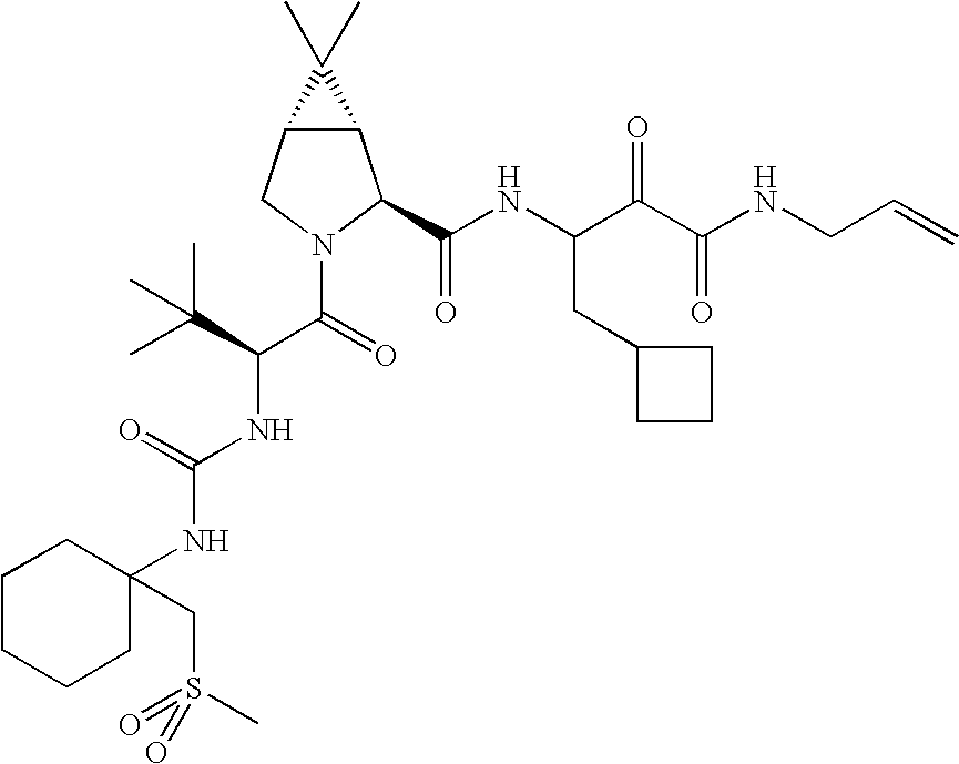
C12C(CN(C(C(NC(=O)NC3(CS(C)(=O)=O)CCCCC3)C(C)(C)C)=O)C1C(NC(C(C(NCC=C)=O)=O)CC1CCC1)=O)C2(C)C
